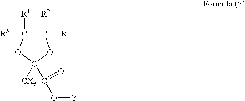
C1([R2])([R4])C([R1])([R3])OC([CX3])(C(O[Y])=O)O1
